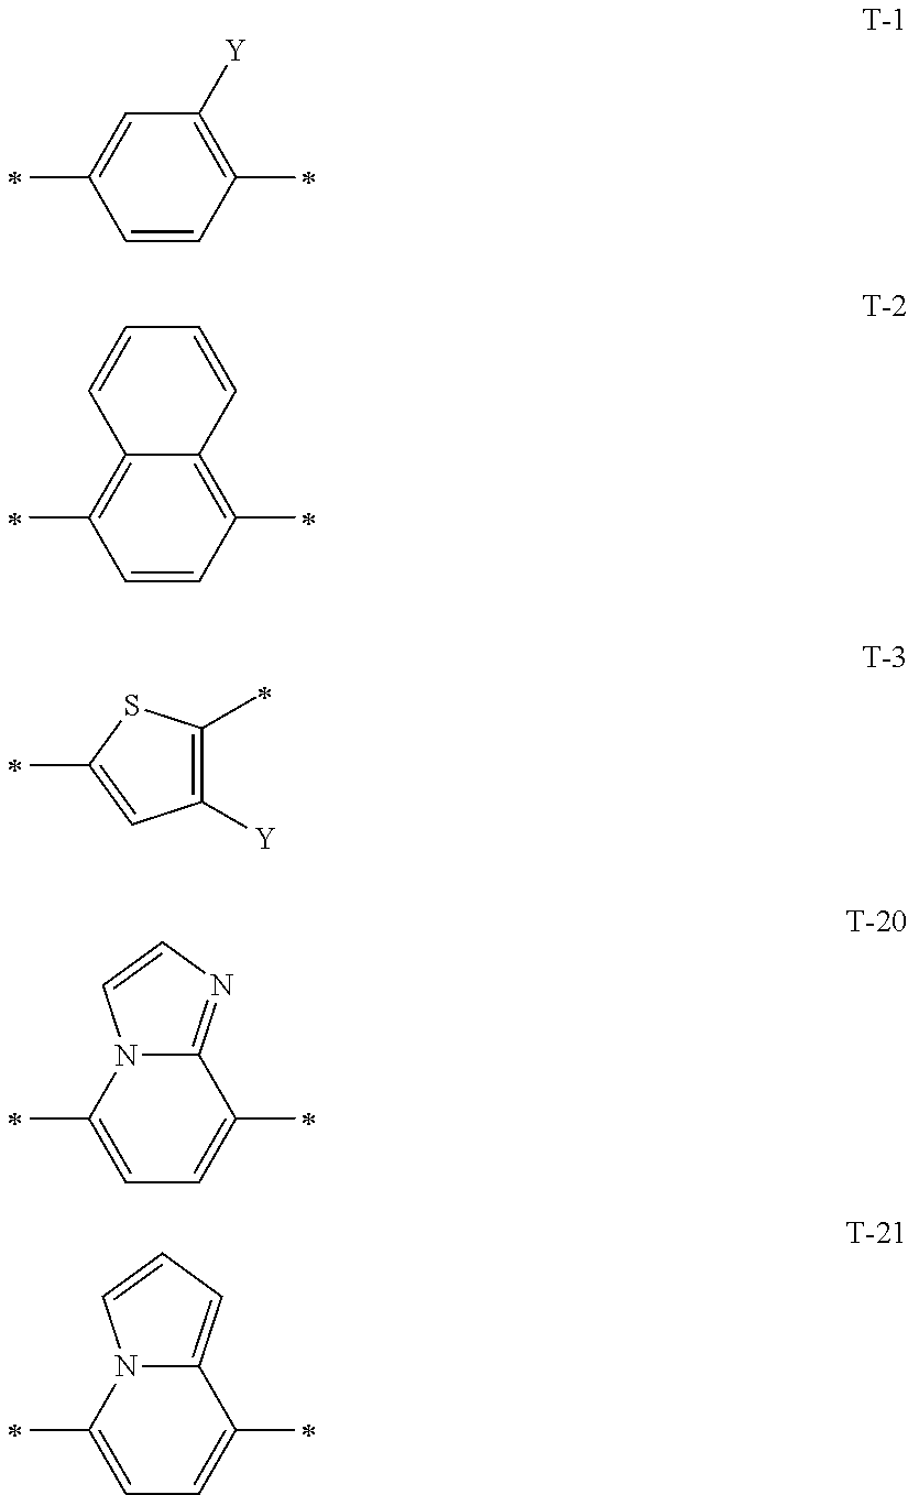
C1=C(C)C=CC(C)=C1[Y].C12=C(C)C=CC(C)=C1C=CC=C2.C1(C)=C([Y])C=C(C)S1.C12=NC=CN1C(C)=CC=C2C.C12=CC=CN1C(C)=CC=C2C
